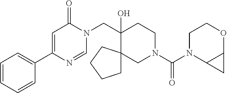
C1=CC=CC(C2=CC(=O)N(CC3(O)CCN(C(N4C5C(OCC4)C5)=O)CC34CCCC4)C=N2)=C1
